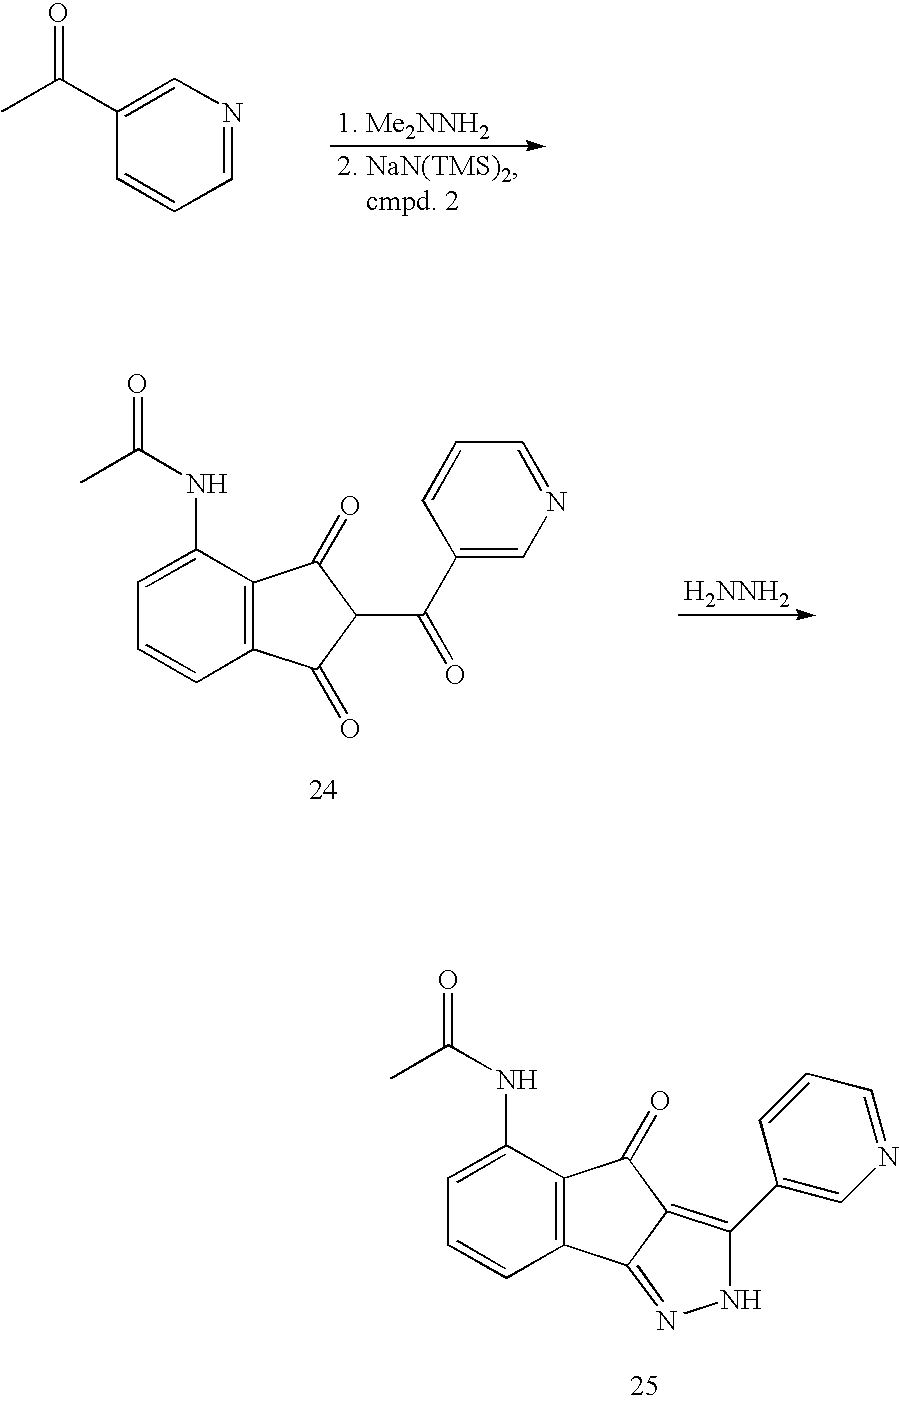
C1=NC=C(C(C)=O)C=C1.CC(NC1=CC=CC2=C1C(=O)C(C(=O)C1=CN=CC=C1)C2=O)=O.[H2NNH2].CC(NC1=CC=CC2=C1C(=O)C1=C(C3=CN=CC=C3)NN=C21)=O
